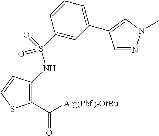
C1(C([Arg(Pbf)-OtBu])=O)=C(NS(=O)(=O)C2=CC(C3=CN(C)N=C3)=CC=C2)C=CS1
